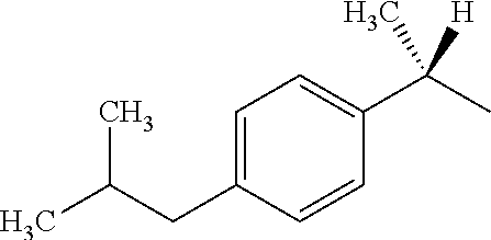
C1=C(CC(C)C)C=CC(C(C)([H])C)=C1
